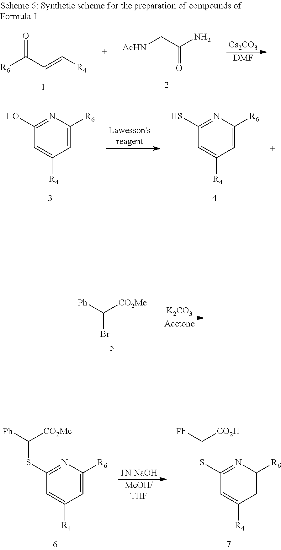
[R6]C(C=C[R4])=O.C(C(N)=O)[AcHN].[Cs2CO3].[DMF].[Lawesson'sreagent].C1=C([R6])N=C(S)C=C1[R4].C1=C([R6])N=C(O)C=C1[R4].[Ph]C([CO2Me])Br.[K2CO3].[Acetone].[1N NaOH].[MeOH/THF].[Ph]C([CO2Me])SC1=NC([R6])=CC([R4])=C1.[Ph]C([CO2H])SC1=NC([R6])=CC([R4])=C1
